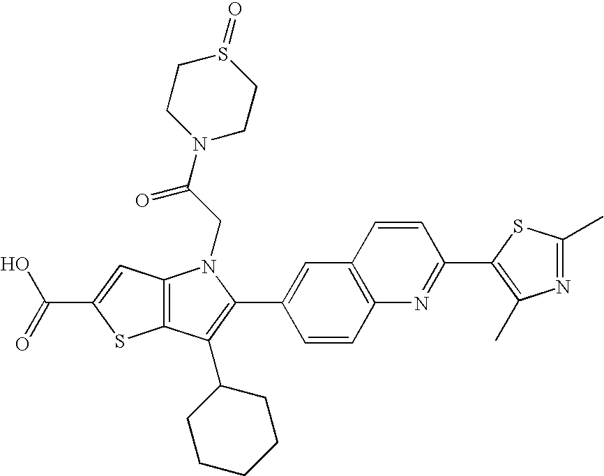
C(C1=CC2=C(S1)C(C1CCCCC1)=C(C1=CC3=C(C=C1)N=C(C1=C(C)N=C(C)S1)C=C3)N2CC(=O)N1CCS(=O)CC1)(=O)O
